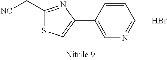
C1=CC(C2=CSC(C[NC])=N2)=CN=C1.Br
